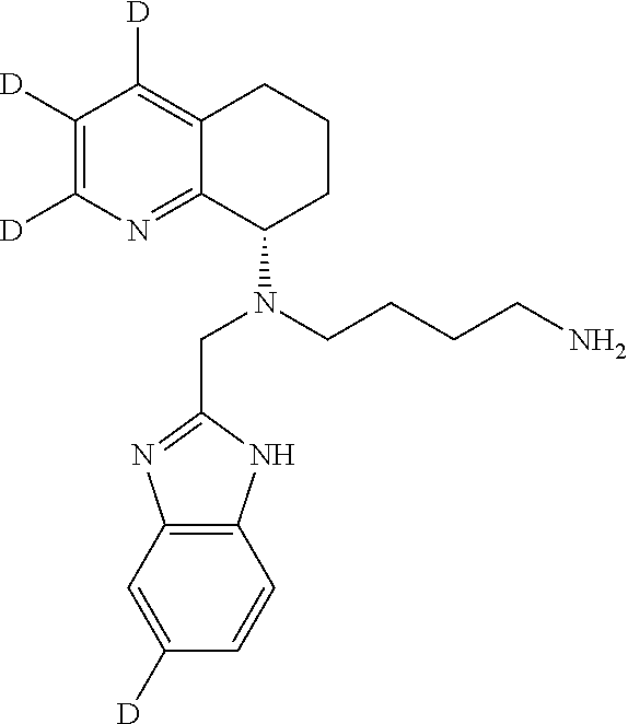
C12=C(C=C([D])C=C1)N=C(CN(C1CCCC3=C([D])C([D])=C([D])N=C13)CCCCN)N2
